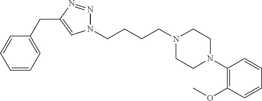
N1(CCCCN2CCN(C3=C(OC)C=CC=C3)CC2)N=NC(CC2=CC=CC=C2)=C1
